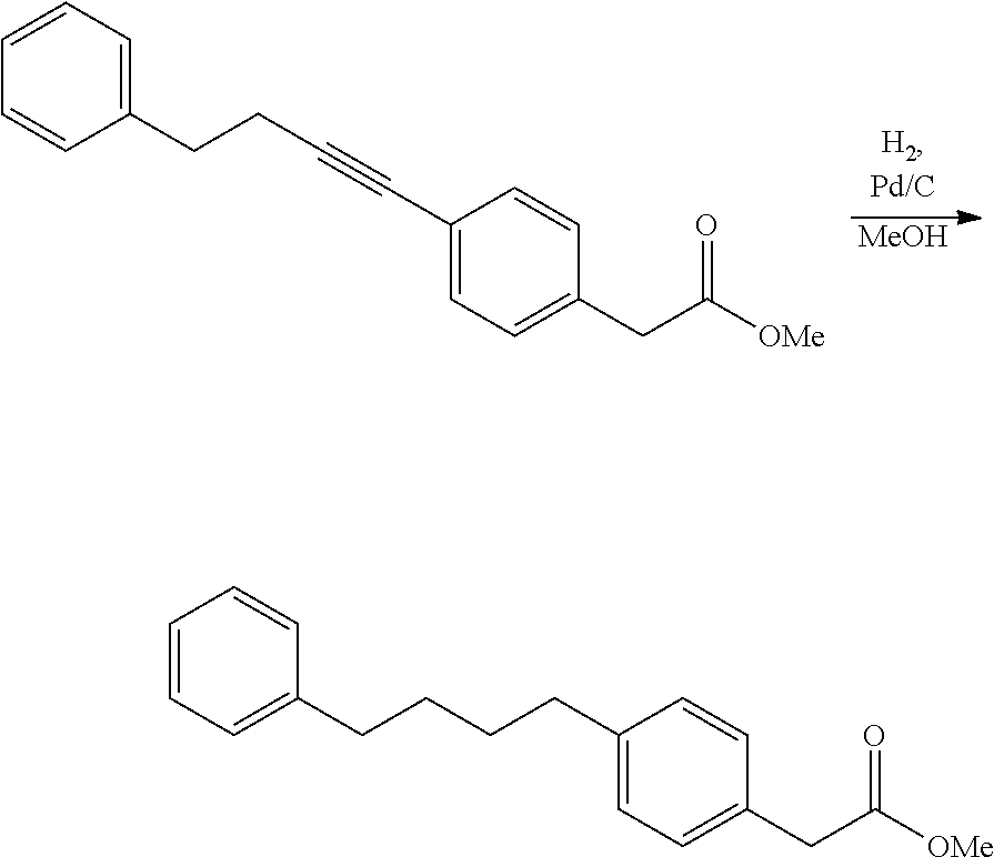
[MeOH].C1=CC=C(CCC#CC2=CC=C(CC([OMe])=O)C=C2)C=C1.C1=CC=C(CCCCC2=CC=C(CC([OMe])=O)C=C2)C=C1
